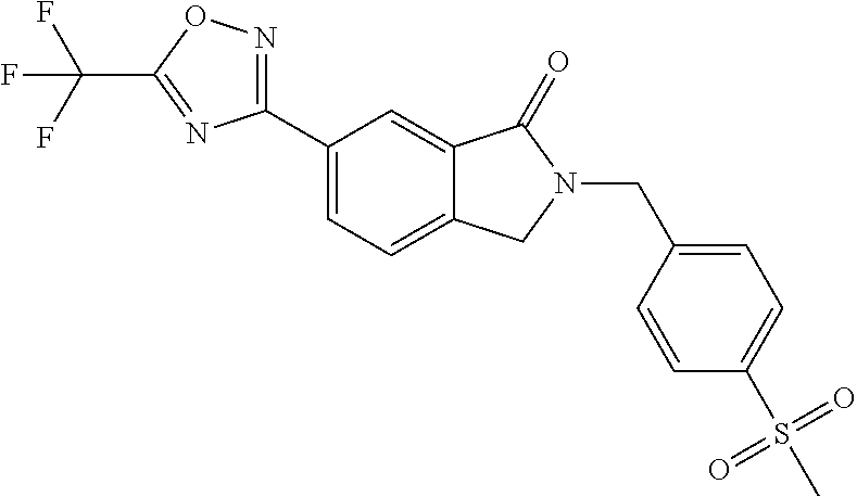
C(N1C(=O)C2=CC(C3=NOC(C(F)(F)F)=N3)=CC=C2C1)C1=CC=C(S(C)(=O)=O)C=C1
